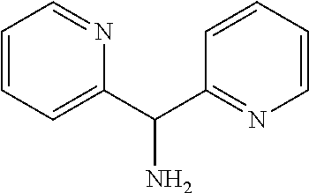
C1(C(C2=NC=CC=C2)N)=CC=CC=N1
